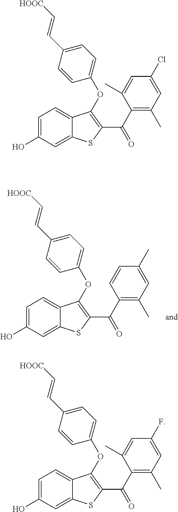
C12=CC=C(O)C=C1SC(C(=O)C1=C(C)C=C(C)C=C1)=C2OC1=CC=C(C=C[HOOC])C=C1.C12=CC=C(O)C=C1SC(C(=O)C1=C(C)C=C(Cl)C=C1C)=C2OC1=CC=C(C=C[HOOC])C=C1.C12=CC=C(O)C=C1SC(C(=O)C1=C(C)C=C(F)C=C1C)=C2OC1=CC=C(C=C[HOOC])C=C1
